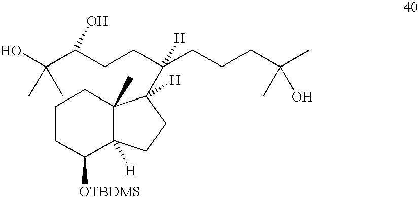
C1CC([OTBDMS])C2([H])C(C)(C1)C(C(CCC(C(O)(C)C)O)(CCCC(C)(C)O)[H])([H])CC2
